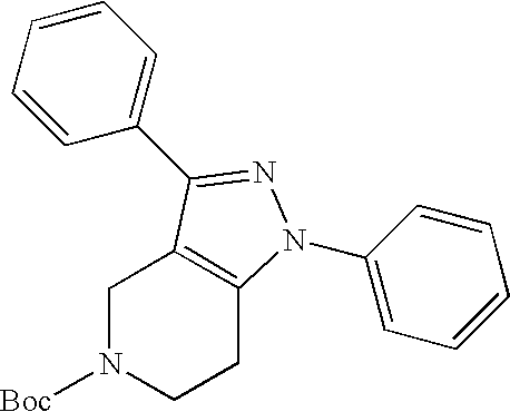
C1N([Boc])CCC2=C1C(C1=CC=CC=C1)=NN2C1=CC=CC=C1
